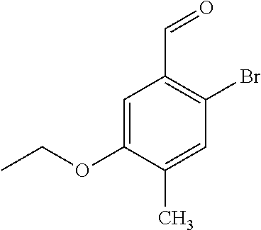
BrC1=C(C=O)C=C(OCC)C(C)=C1
